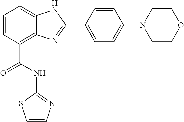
C1=CC(C(=O)NC2=NC=CS2)=C2C(=C1)NC(C1=CC=C(N3CCOCC3)C=C1)=N2
